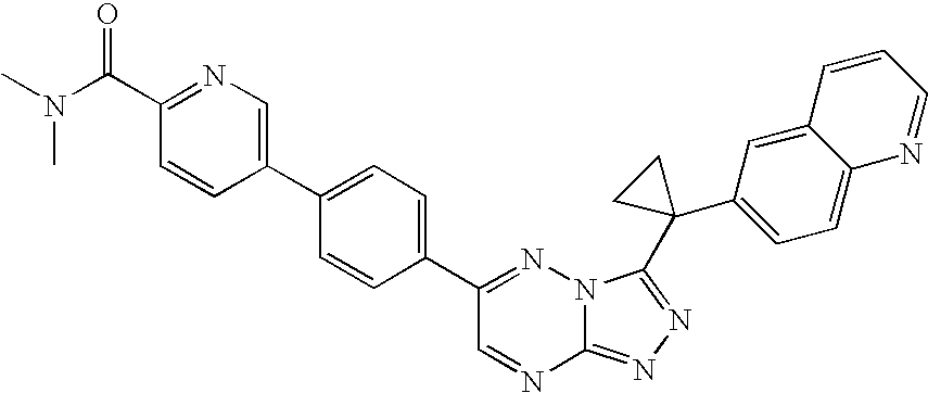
C12=NN=C(C3(C4=CC=C5C(=C4)C=CC=N5)CC3)N1N=C(C1=CC=C(C3=CN=C(C(=O)N(C)C)C=C3)C=C1)C=N2
